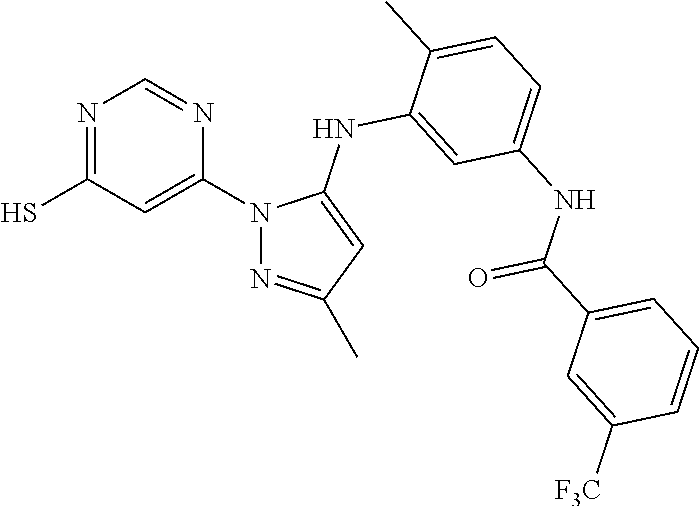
N1=C(S)C=C(N2N=C(C)C=C2NC2=CC(NC(C3=CC=CC([F3C])=C3)=O)=CC=C2C)N=C1
